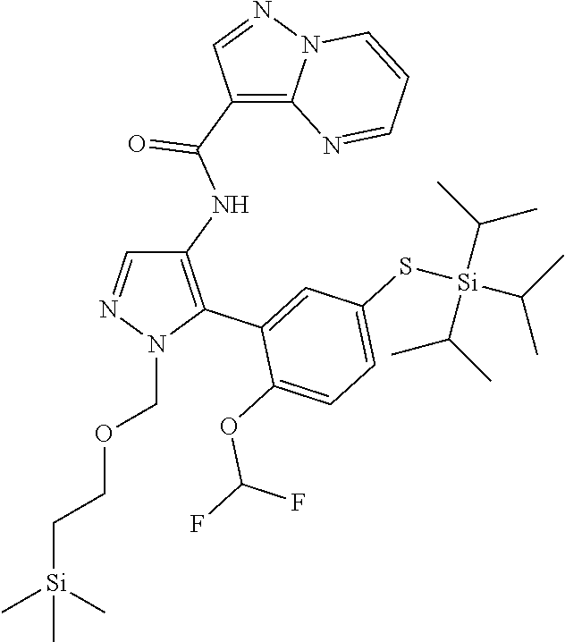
C1(NC(C2=C3N(N=C2)C=CC=N3)=O)=C(C2=CC(S[Si](C(C)C)(C(C)C)C(C)C)=CC=C2OC(F)F)N(COCC[Si](C)(C)C)N=C1
